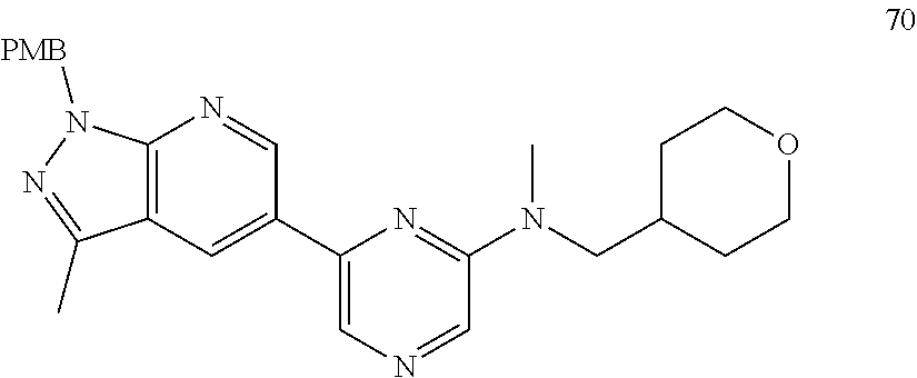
C12=C(C=C(C3=CN=CC(N(CC4CCOCC4)C)=N3)C=N1)C(C)=NN2[PMB]
